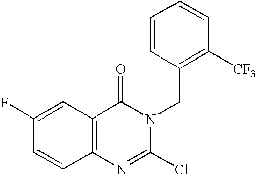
C12=C(C=C(F)C=C1)C(=O)N(CC1=C([CF3])C=CC=C1)C(Cl)=N2
